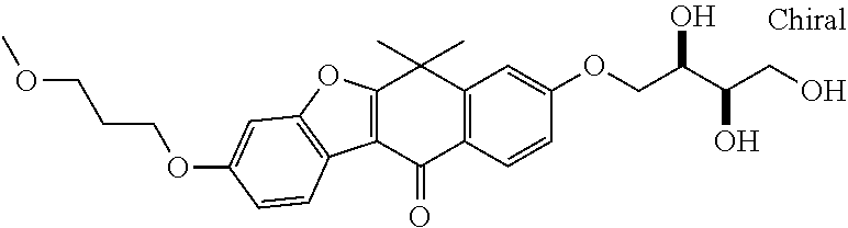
C12=C(C(=O)C3=C(C=C(OCC(C(CO)O)O)C=C3)C1(C)C)C1=C(O2)C=C(OCCCOC)C=C1
